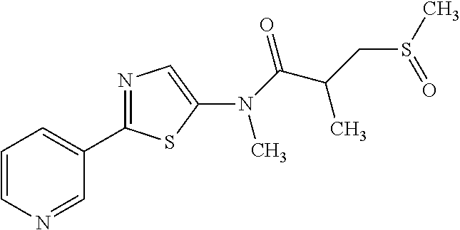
C1=CC=C(C2=NC=C(N(C(=O)C(CS(=O)C)C)C)S2)C=N1
